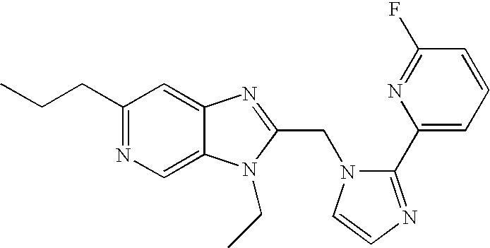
C1(CCC)=NC=C2C(=C1)N=C(CN1C(C3=CC=CC(F)=N3)=NC=C1)N2CC
